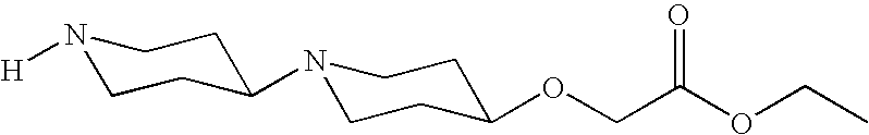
N1([H])CCC(N2CCC(OCC(OCC)=O)CC2)CC1
